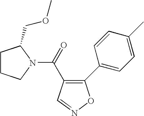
C(=O)(C1=C(C2=CC=C(C)C=C2)ON=C1)N1CCCC1COC
